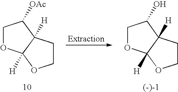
C1OC2([H])C([H])(C1[OAc])CCO2.C1OC2([H])C([H])(C1O)CCO2
